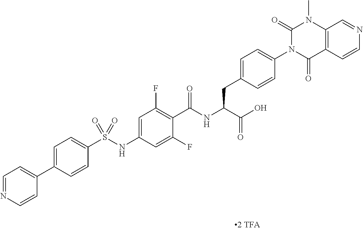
C12=C(C(=O)N(C3=CC=C(CC(C(=O)O)NC(=O)C4=C(F)C=C(NS(C5=CC=C(C6=CC=NC=C6)C=C5)(=O)=O)C=C4F)C=C3)C(=O)N1C)C=CN=C2
